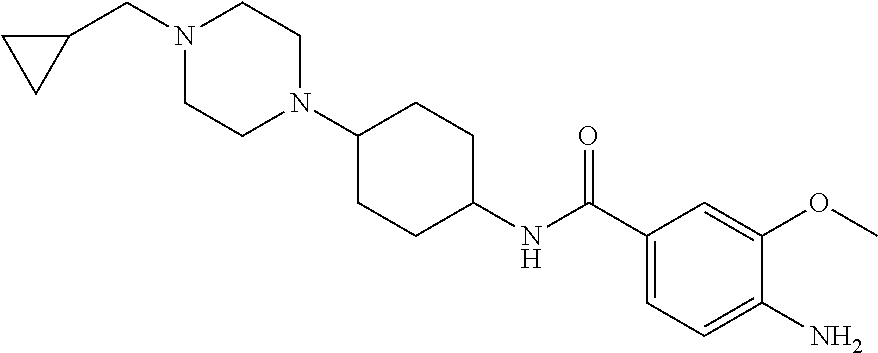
N1(CC2CC2)CCN(C2CCC(NC(C3=CC=C(N)C(OC)=C3)=O)CC2)CC1
